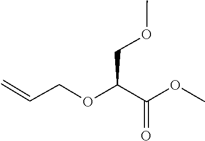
C=CCOC(C(OC)=O)COC
